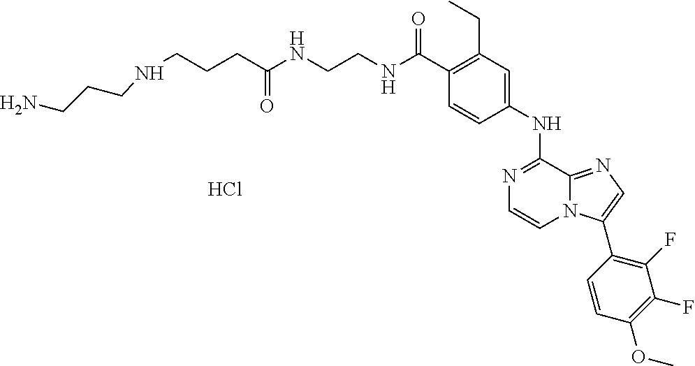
C1(C(NCCNC(CCCNCCCN)=O)=O)=C(CC)C=C(NC2=NC=CN3C2=NC=C3C2=C(F)C(F)=C(OC)C=C2)C=C1.Cl
